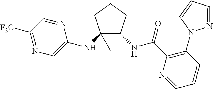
C1(NC2=CN=C([F3C])C=N2)(C)C(NC(=O)C2=C(N3N=CC=C3)C=CC=N2)CCC1
